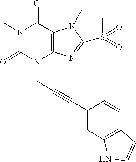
N1(C)C(=O)N(CC#CC2=CC3=C(C=C2)C=CN3)C2=C(C1=O)N(C)C(S(C)(=O)=O)=N2
